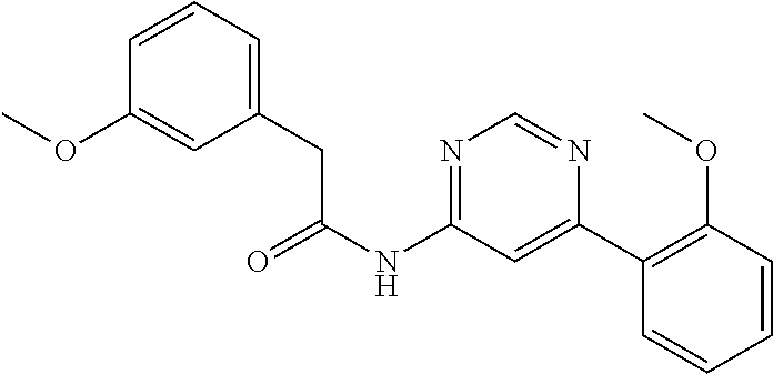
C(NC1=NC=NC(C2=C(OC)C=CC=C2)=C1)(CC1=CC=CC(OC)=C1)=O
